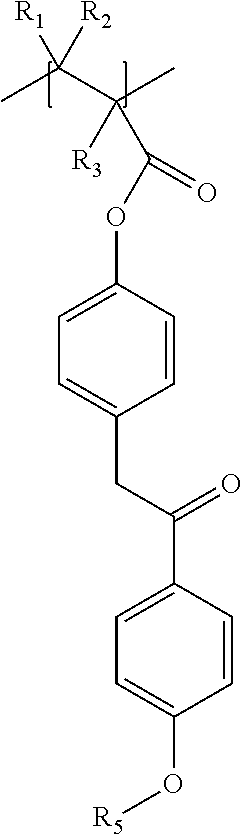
CC(C(C)([R3])C(=O)OC1=CC=C(CC(C2=CC=C(O[R5])C=C2)=O)C=C1)([R1])[R2]
